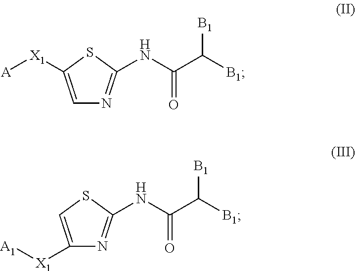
C1=C([X1][A])SC(NC(C([B1])[B1])=O)=N1.C1([X1][A1])=CSC(NC(C([B1])[B1])=O)=N1
